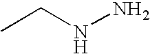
CCNN
